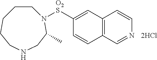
[2HCl].C1([O2S]N2C(C)CNCCCCC2)=CC2=C(C=C1)C=NC=C2
